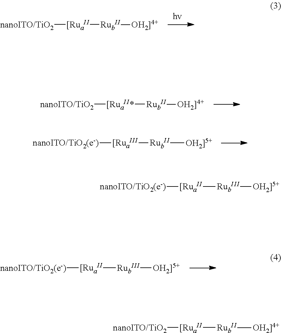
[[RuaII]([nanoITO/TiO2])[RubII][OH2]4+].[[RuaII*]([nanoITO/TiO2])[RubII][OH2]4+].[[RuaIII]([nanoITO/TiO2(e-)])[RubII][OH2]5+].[[RuaII]([nanoITO/TiO2(e-)])[RubIII][OH2]5+].[[RuaII]([nanoITO/TiO2(e-)])[RubIII][OH2]5+].[[RuaII]([nanoITO/TiO2])[RubII][OH2]4+]
